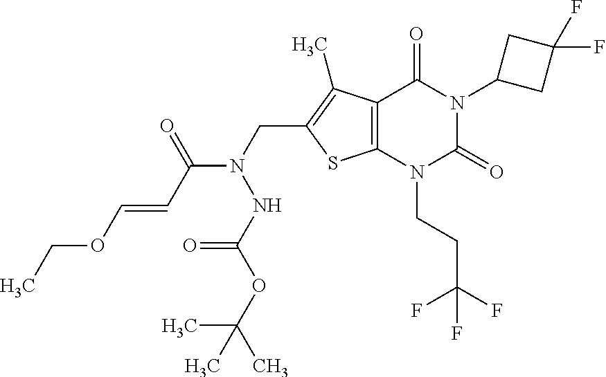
C12=C(N(CCC(F)(F)F)C(=O)N(C3CC(F)(F)C3)C1=O)SC(CN(C(C=COCC)=O)NC(=O)OC(C)(C)C)=C2C
